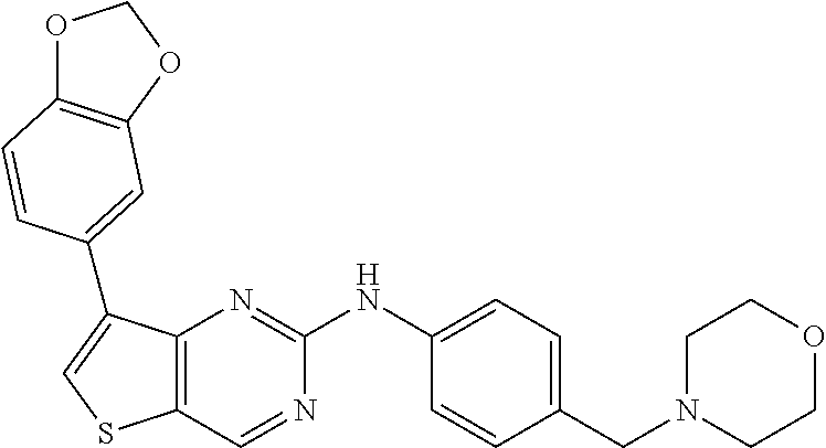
C1=C(NC2=NC3=C(C=N2)SC=C3C2=CC3=C(OCO3)C=C2)C=CC(CN2CCOCC2)=C1
